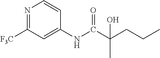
N1=C([F3C])C=C(NC(C(CCC)(C)O)=O)C=C1
